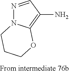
N1=CC(N)=C2N1CCCO2
